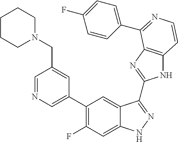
C1=C(C2=C(F)C=C3C(=C2)C(C2=NC4=C(N2)C=CN=C4C2=CC=C(F)C=C2)=NN3)C=C(CN2CCCCC2)C=N1
